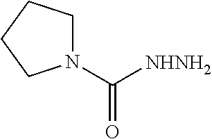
N1(C([NHNH2])=O)CCCC1
